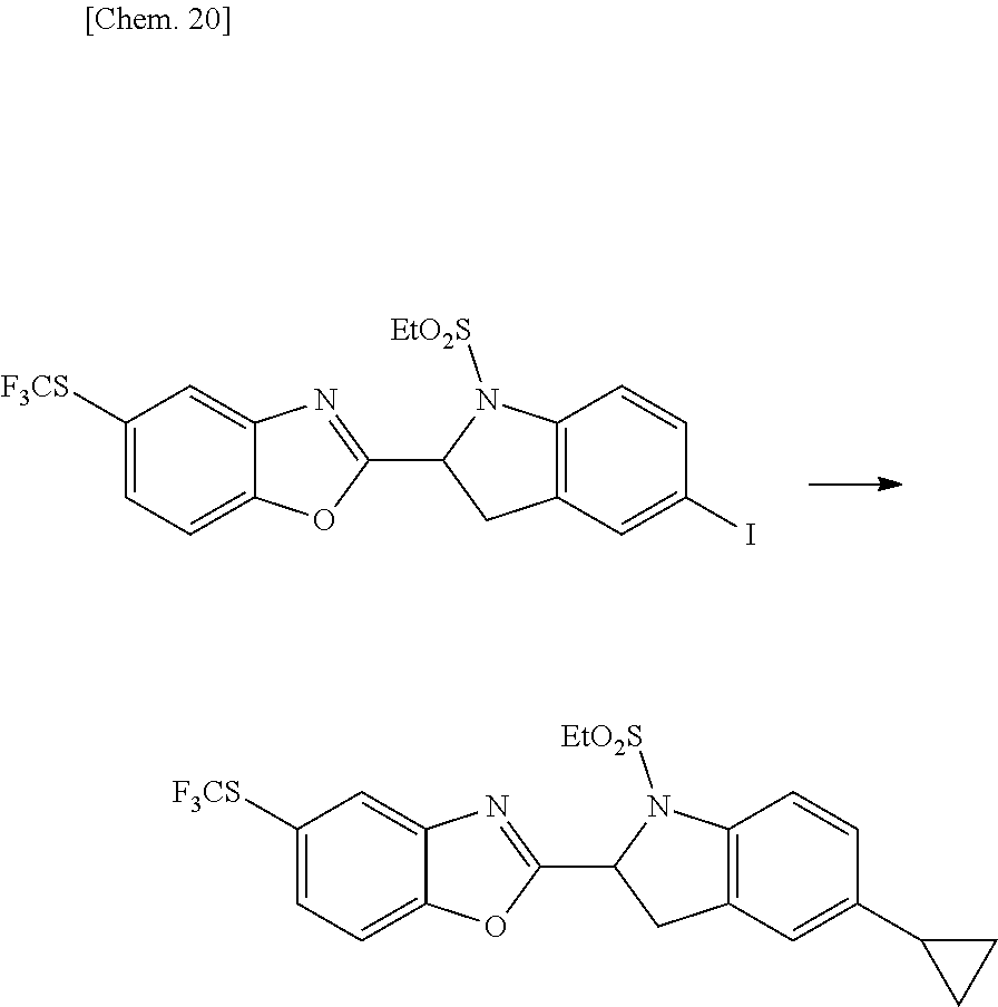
C1([F3CS])=CC=C2C(=C1)N=C(C1CC3=C(N1[EtO2S])C=CC(I)=C3)O2.C1([F3CS])=CC=C2C(=C1)N=C(C1CC3=C(N1[EtO2S])C=CC(C1CC1)=C3)O2
